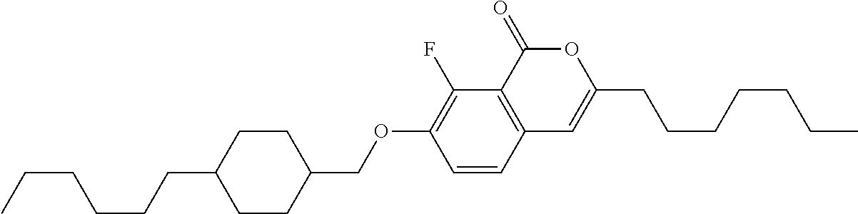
C12=C(C(=O)OC(CCCCCCC)=C1)C(F)=C(OCC1CCC(CCCCCC)CC1)C=C2
